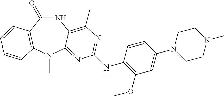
N1C(=O)C2=C(N(C)C3=NC(NC4=C(OC)C=C(N5CCN(C)CC5)C=C4)=NC(C)=C13)C=CC=C2
